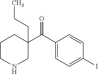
C1(C(C2=CC=C(I)C=C2)=O)(CCC)CCCNC1
